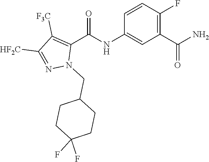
C1=CC(F)=C(C(N)=O)C=C1NC(C1=C([F3C])C([HF2C])=NN1CC1CCC(F)(F)CC1)=O
